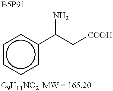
c1cccc(C(C[COOH])N)c1
